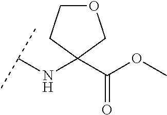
C(NC1(C(OC)=O)COCC1)(C)C
